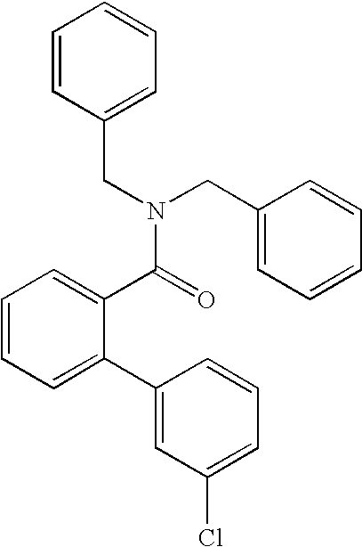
C1=C(C2=CC(Cl)=CC=C2)C(C(N(CC2=CC=CC=C2)CC2=CC=CC=C2)=O)=CC=C1
